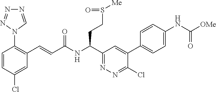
C1=C(Cl)C=CC(N2C=NN=N2)=C1C=CC(NC(C1=NN=C(Cl)C(C2=CC=C(NC([OMe])=O)C=C2)=C1)CCS(=O)[Me])=O
